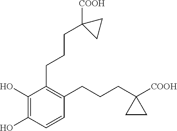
C1(O)=C(O)C(CCCC2([COOH])CC2)=C(CCCC2([COOH])CC2)C=C1
